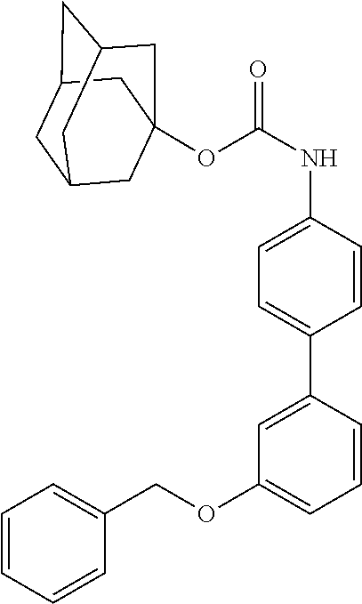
O(C(NC1=CC=C(C2=CC(OCC3=CC=CC=C3)=CC=C2)C=C1)=O)C12CC3CC(CC(C1)C3)C2
